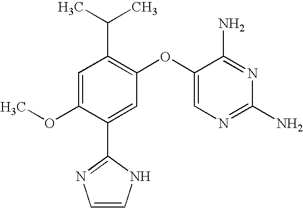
C1=C(OC)C(C2=NC=CN2)=CC(OC2=CN=C(N)N=C2N)=C1C(C)C
